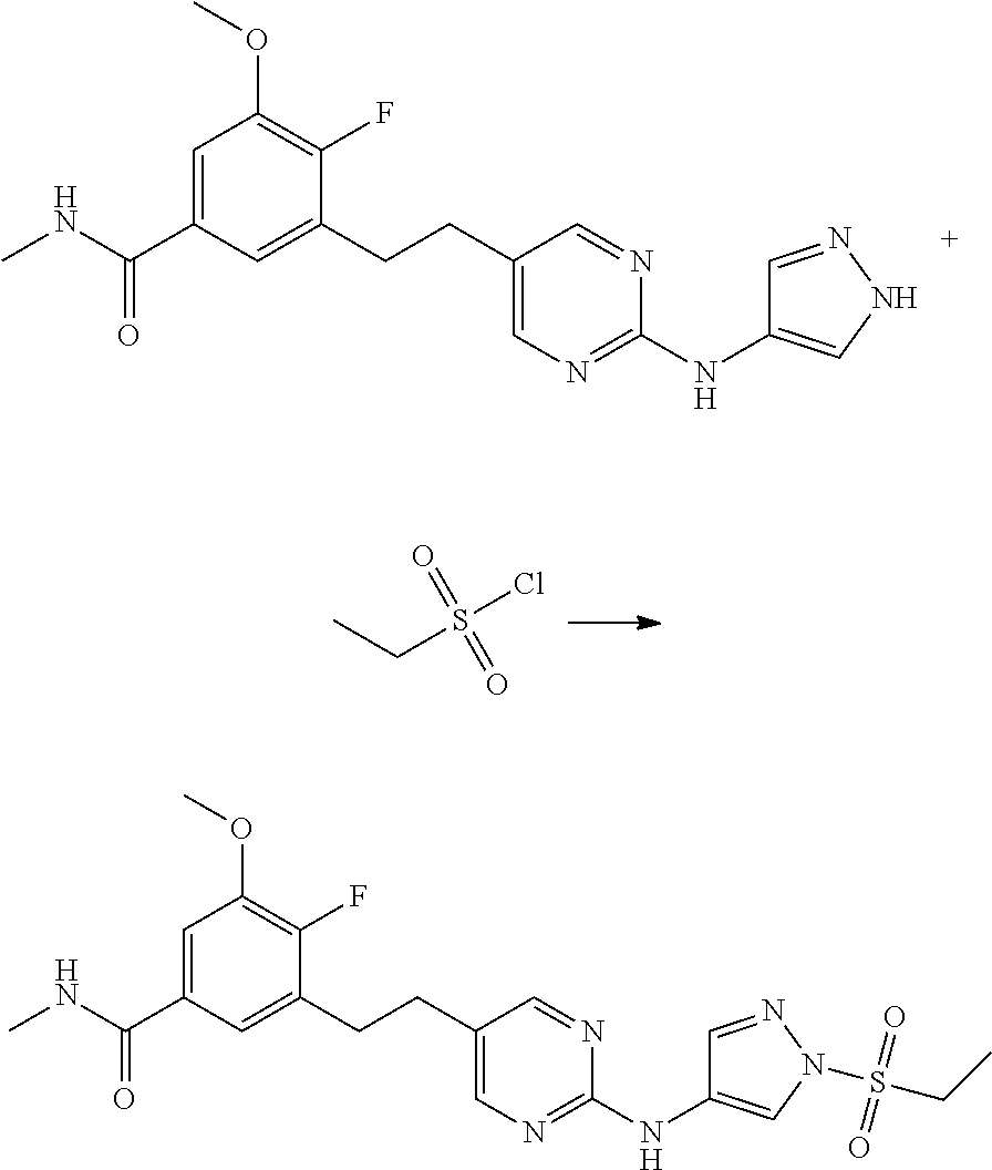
C1=C(C(=O)NC)C=C(CCC2=CN=C(NC3=CNN=C3)N=C2)C(F)=C1OC.CCS(Cl)(=O)=O.C1=C(C(=O)NC)C=C(CCC2=CN=C(NC3=CN(S(CC)(=O)=O)N=C3)N=C2)C(F)=C1OC
